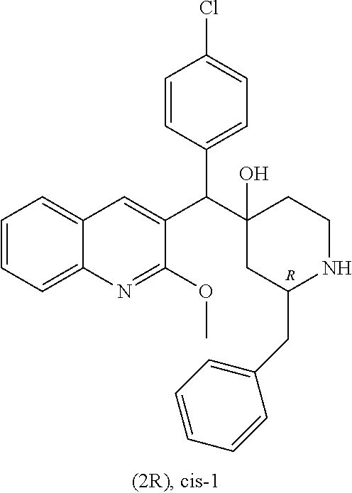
C1=CC=C2C(=C1)C=C(C(C1(O)CC(CC3=CC=CC=C3)NCC1)C1=CC=C(Cl)C=C1)C(OC)=N2.[R]
